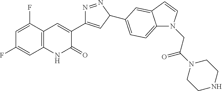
C1=C(F)C2=C(C=C1F)NC(=O)C(C1=CC(C3=CC=C4C(=C3)C=CN4CC(N3CCNCC3)=O)N=N1)=C2
